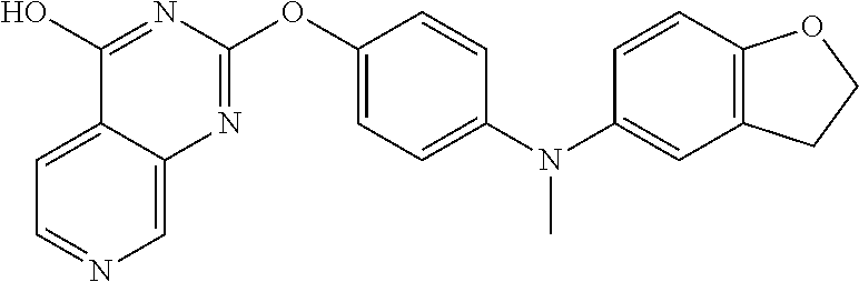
C1=C2C(=CN=C1)N=C(OC1=CC=C(N(C3=CC4=C(C=C3)OCC4)C)C=C1)N=C2O
